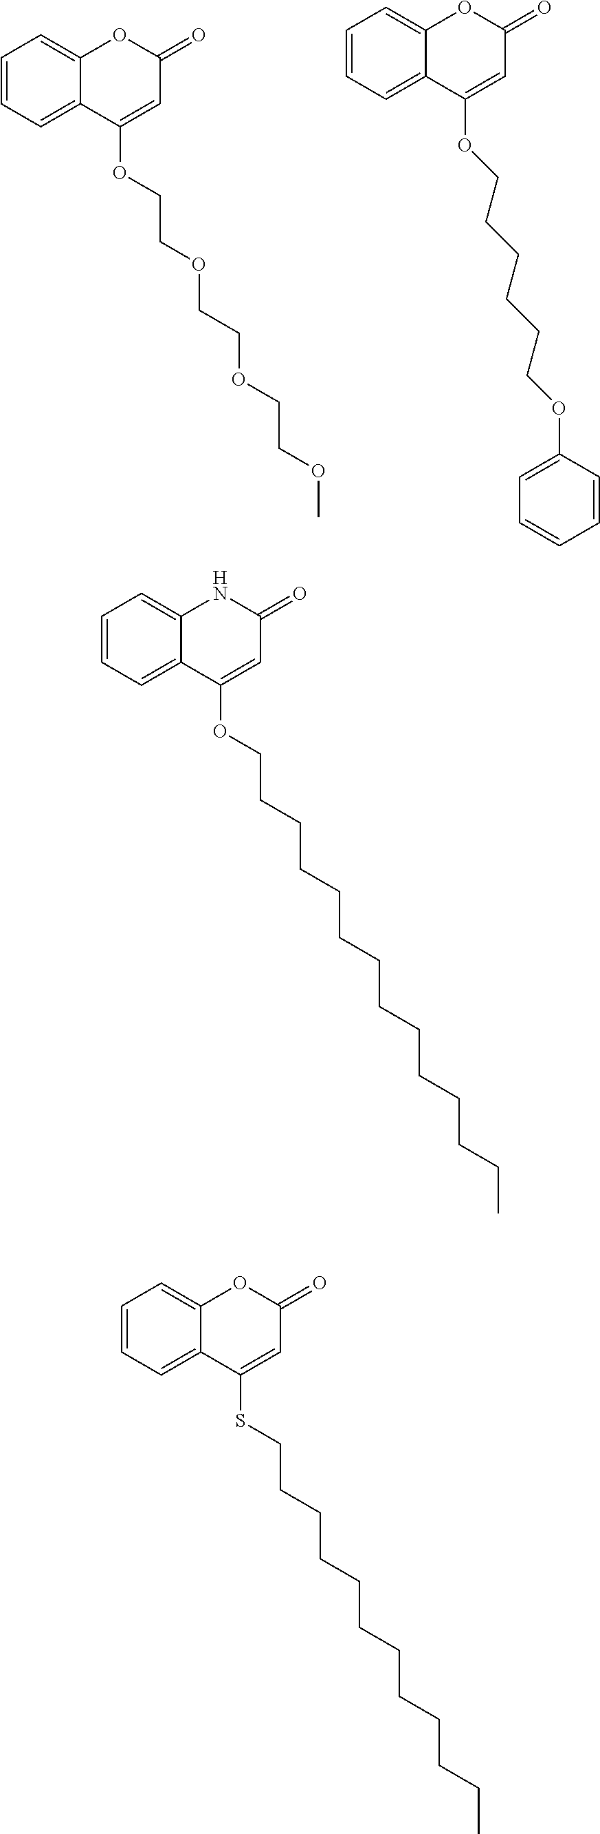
C1=CC=C2C(=C1)OC(=O)C=C2OCCOCCOCCOC.C1=CC=C2C(=C1)OC(=O)C=C2OCCCCCCOC1=CC=CC=C1.C1=CC=C2C(=C1)NC(=O)C=C2OCCCCCCCCCCCCCC.C1=CC=C2C(=C1)OC(=O)C=C2SCCCCCCCCCCCC
